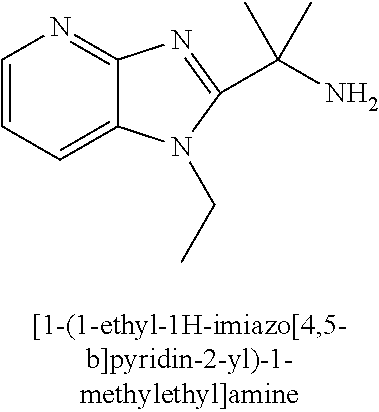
C1=CC=C2C(=N1)N=C(C(N)(C)C)N2CC
